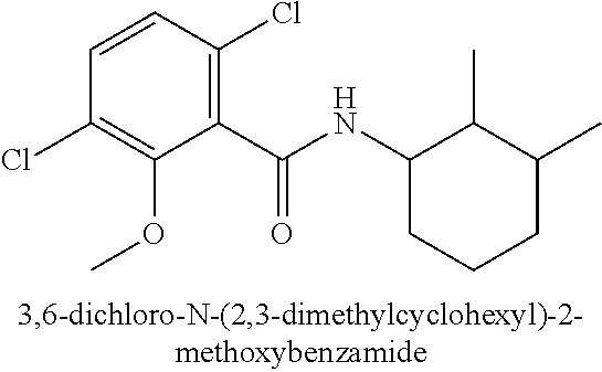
C1=CC(Cl)=C(OC)C(C(NC2CCCC(C)C2C)=O)=C1Cl
